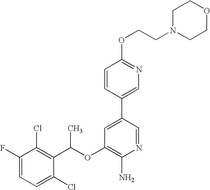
C1(OC(C2=C(Cl)C(F)=CC=C2Cl)C)=C(N)N=CC(C2=CN=C(OCCN3CCOCC3)C=C2)=C1
